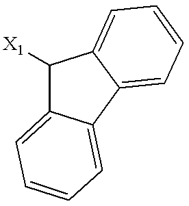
C1([X1])C2=CC=CC=C2C2=CC=CC=C12
